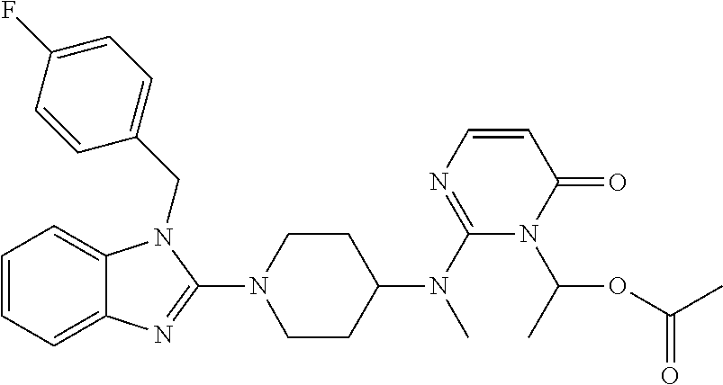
C1=CC=C2C(=C1)N(CC1=CC=C(F)C=C1)C(N1CCC(N(C3=NC=CC(=O)N3C(OC(=O)C)C)C)CC1)=N2
